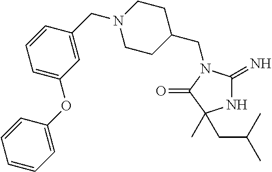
N1C(=N)N(CC2CCN(CC3=CC(OC4=CC=CC=C4)=CC=C3)CC2)C(=O)C1(CC(C)C)C
